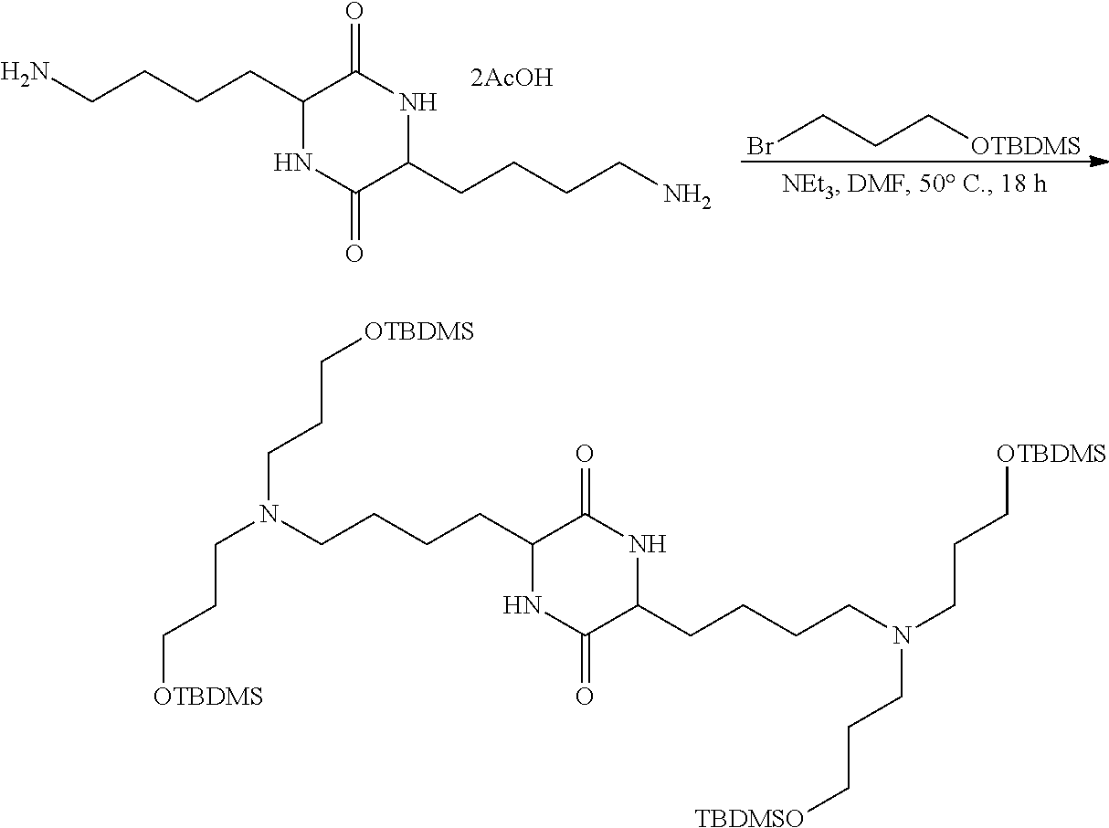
NCCCCC1NC(=O)C(CCCCN)NC1=O.BrCCC[OTBDMS].N(CCCCC1NC(=O)C(CCCCN(CCC[OTBDMS])CCC[TBDMSO])NC1=O)(CCC[OTBDMS])CCC[OTBDMS]
